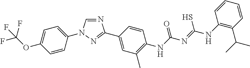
C1=CC(N2C=NC(C3=CC(C)=C(NC(N=C(NC4=C(C(C)C)C=CC=C4)S)=O)C=C3)=N2)=CC=C1OC(F)(F)F
